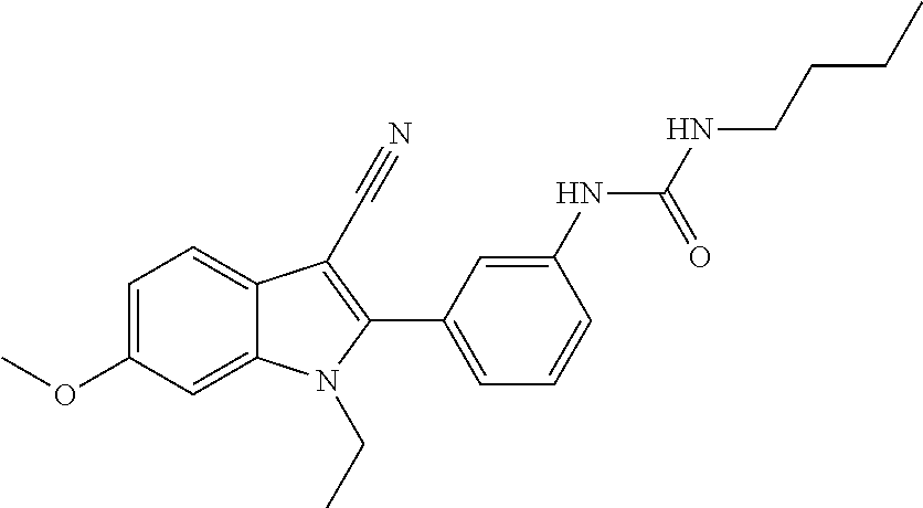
C1=C(OC)C=C2C(=C1)C(C#N)=C(C1=CC=CC(NC(NCCCC)=O)=C1)N2CC
